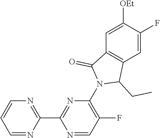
C1=C([OEt])C(F)=CC2=C1C(=O)N(C1=C(F)C=NC(C3=NC=CC=N3)=N1)C2CC
